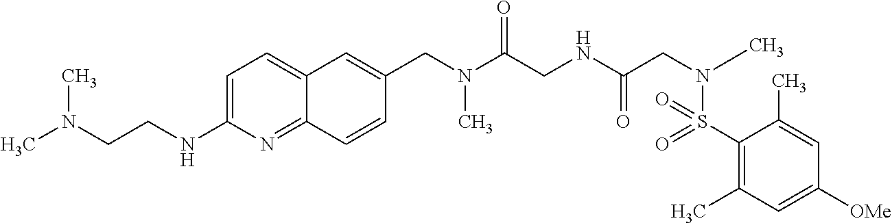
C12=NC(NCCN(C)C)=CC=C1C=C(CN(C(CNC(CN(C)S(C1=C(C)C=C([OMe])C=C1C)(=O)=O)=O)=O)C)C=C2
